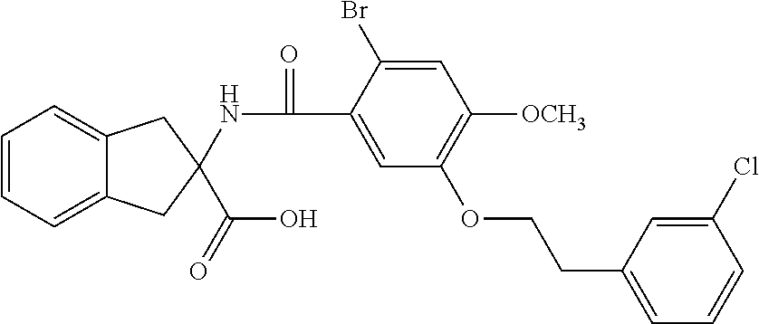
C1=CC=C2C(=C1)CC(NC(=O)C1=CC(OCCC3=CC=CC(Cl)=C3)=C([OCH3])C=C1Br)(C(O)=O)C2
